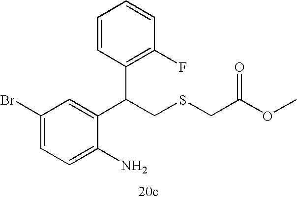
C1=C(N)C(C(CSCC(=O)OC)C2=C(F)C=CC=C2)=CC(Br)=C1
